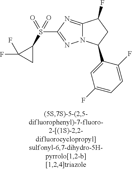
C12=NC(S(C3C(F)(F)C3)(=O)=O)=NN1C(C1=CC(F)=CC=C1F)CC2F
